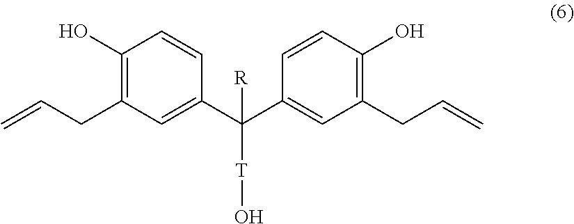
C=CCC1=C(O)C=CC(C(C2=CC(CC=C)=C(O)C=C2)([R])[T]O)=C1
